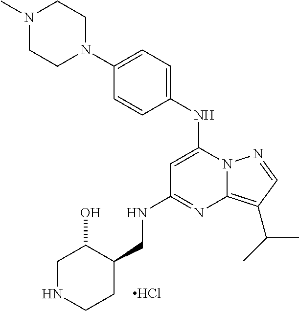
C1NCCC(CNC2=NC3=C(C(C)C)C=NN3C(NC3=CC=C(N4CCN(C)CC4)C=C3)=C2)C1O.Cl
